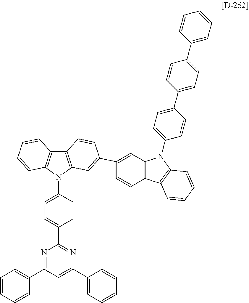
N1=C(C2=CC=CC=C2)C=C(C2=CC=CC=C2)N=C1C1=CC=C(N2C3=C(C4=C2C=CC=C4)C=CC(C2=CC4=C(C5=C(N4C4=CC=C(C6=CC=C(C7=CC=CC=C7)C=C6)C=C4)C=CC=C5)C=C2)=C3)C=C1
